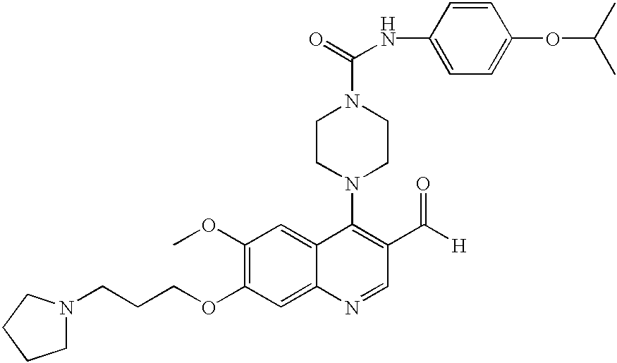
C1(OC)=C(OCCCN2CCCC2)C=C2C(=C1)C(N1CCN(C(=O)NC3=CC=C(OC(C)C)C=C3)CC1)=C(C([H])=O)C=N2
